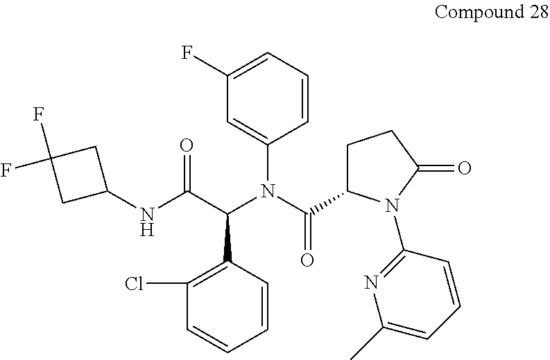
C1=CC=C(F)C=C1N(C(=O)C1CCC(=O)N1C1=NC(C)=CC=C1)C(C(NC1CC(F)(F)C1)=O)C1=C(Cl)C=CC=C1
